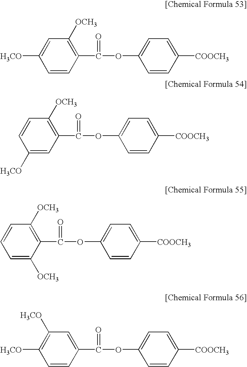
C1=CC(C(=O)OC2=CC=C([COOCH3])C=C2)=C([OCH3])C=C1[H3CO].C1([H3CO])=CC(C(=O)OC2=CC=C([COOCH3])C=C2)=C([OCH3])C=C1.C1=C([OCH3])C(C(=O)OC2=CC=C([COOCH3])C=C2)=C([OCH3])C=C1.C1=CC(C(=O)OC2=CC=C([COOCH3])C=C2)=CC([H3CO])=C1[H3CO]
